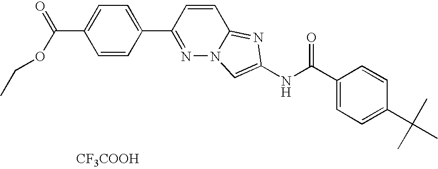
C1(C(OCC)=O)=CC=C(C2=NN3C(=NC(NC(=O)C4=CC=C(C(C)(C)C)C=C4)=C3)C=C2)C=C1.[CF3COOH]
